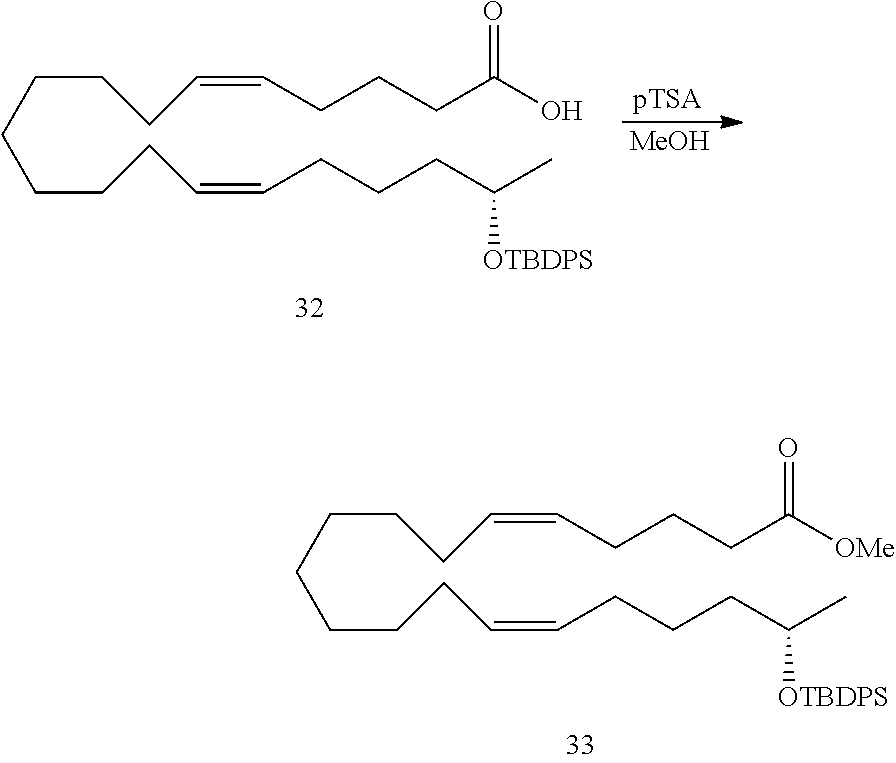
C(CCCCCC=CCCCC(C)[OTBDPS])CC=CCCCC([OMe])=O.C(CCCCCC=CCCCC(C)[OTBDPS])CC=CCCCC(O)=O.[pTSA].[MeOH]
